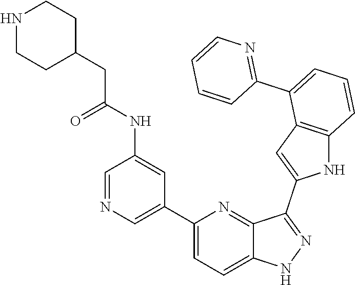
C1(C2=CN=CC(NC(=O)CC3CCNCC3)=C2)=CC=C2C(=N1)C(C1=CC3=C(N1)C=CC=C3C1=NC=CC=C1)=NN2
